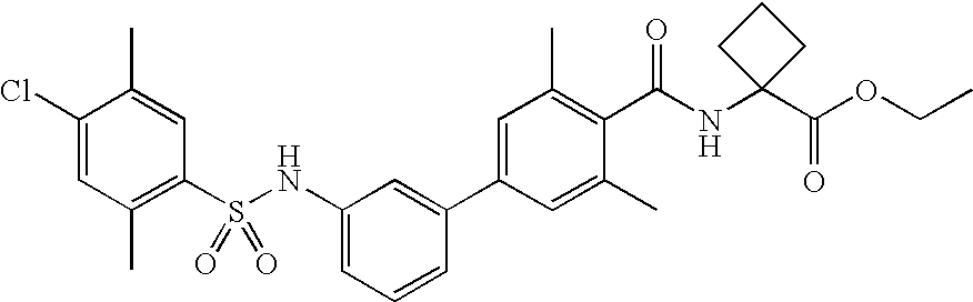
C1(Cl)=CC(C)=C(S(NC2=CC=CC(C3=CC(C)=C(C(NC4(C(OCC)=O)CCC4)=O)C(C)=C3)=C2)(=O)=O)C=C1C
